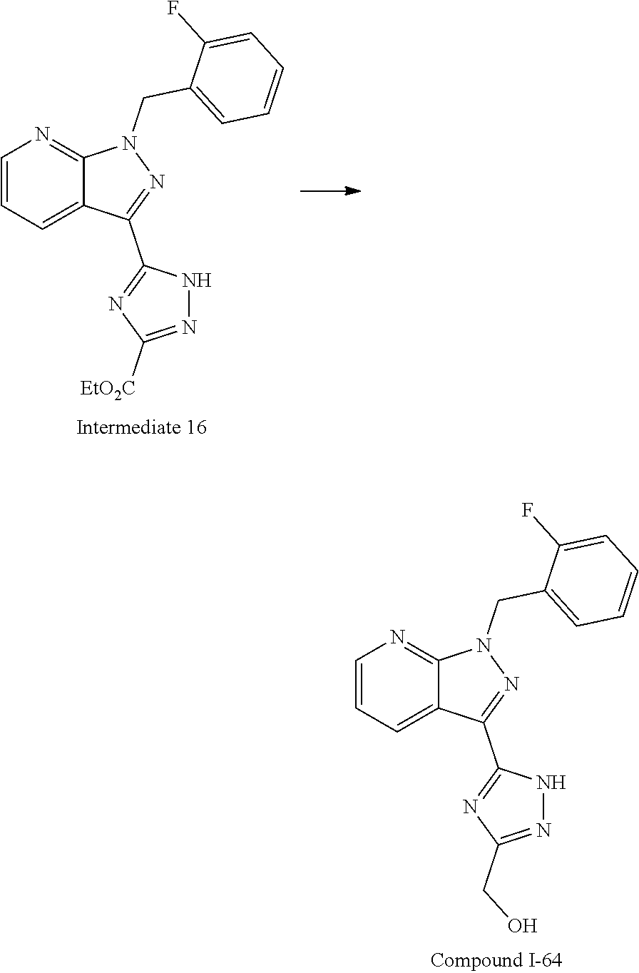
C1(CN2N=C(C3=NC(CO)=NN3)C3=CC=CN=C23)=CC=CC=C1F.C1(CN2N=C(C3=NC([EtO2C])=NN3)C3=CC=CN=C23)=CC=CC=C1F
